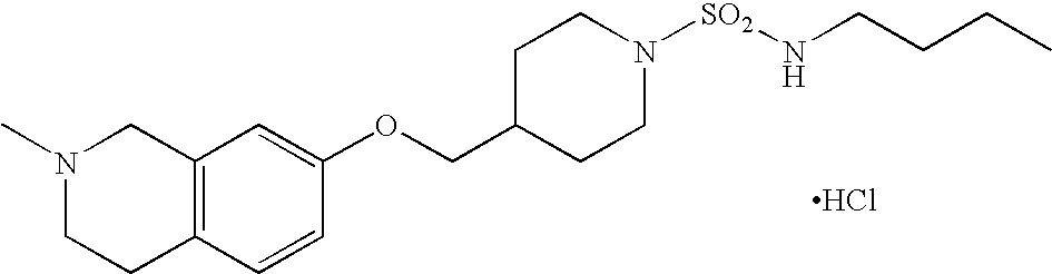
Cl.N1(C)CCC2=C(C1)C=C(OCC1CCN([SO2]NCCCC)CC1)C=C2
